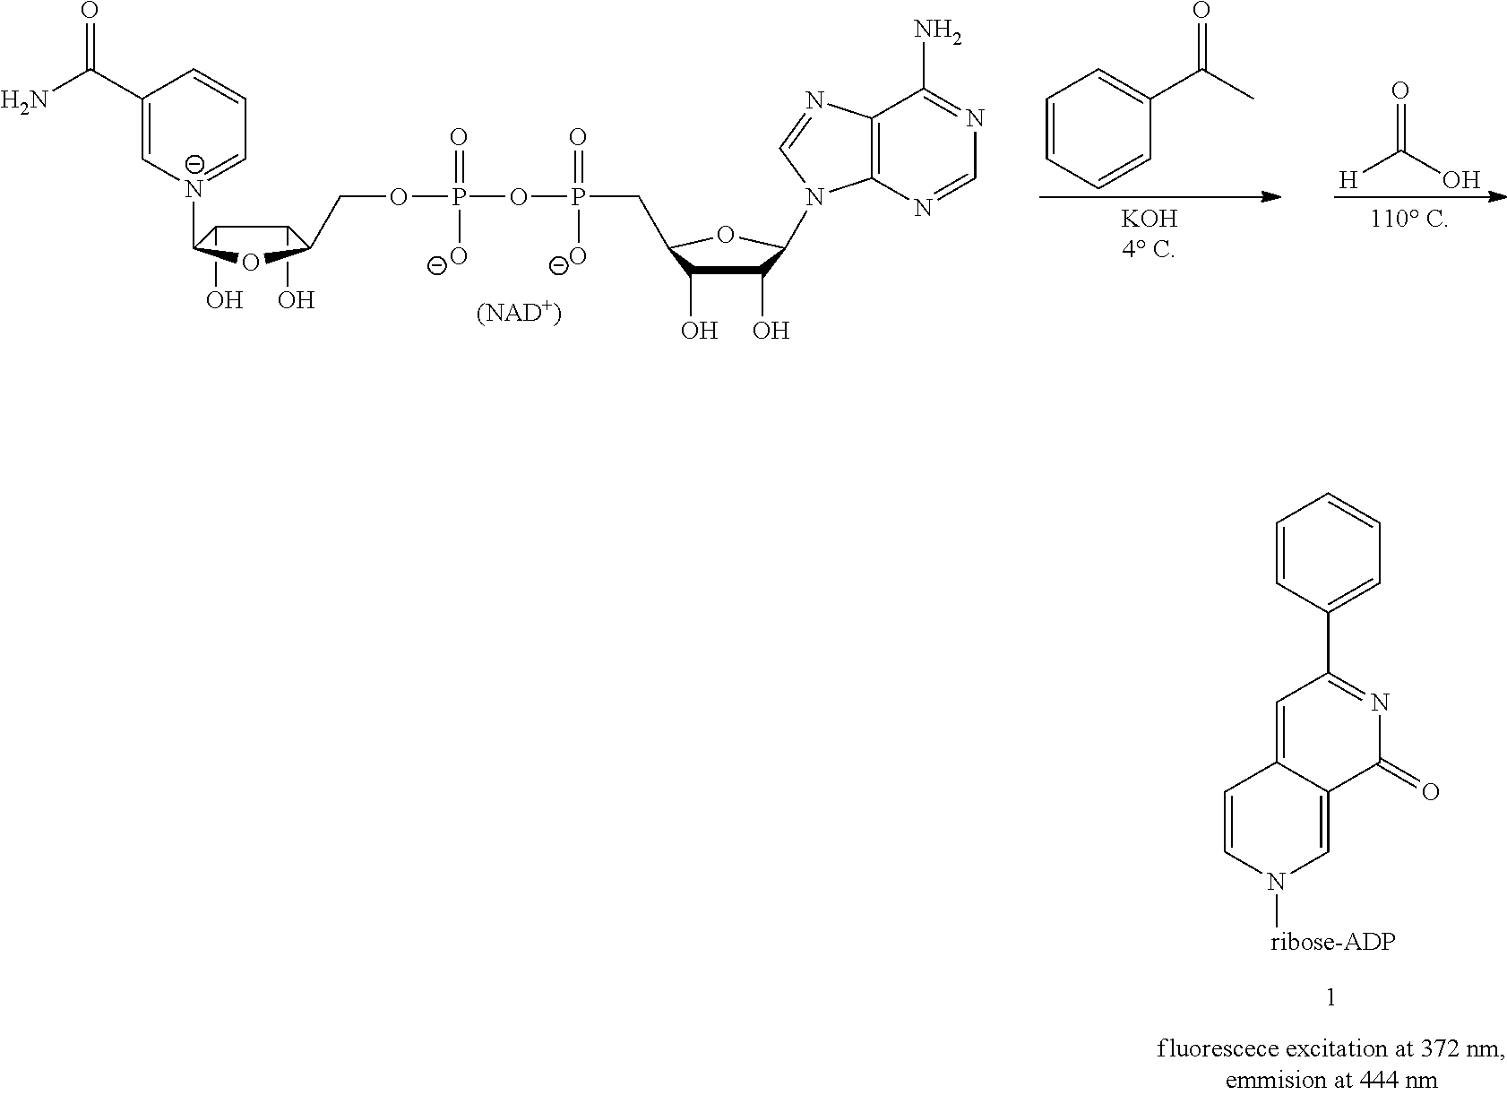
C1(O)C(O)C([N-]2=CC=CC(C(N)=O)=C2)OC1COP(OP(CC1C(O)C(O)C(N2C3=C(N=C2)C(N)=NC=N3)O1)(=O)[O-])(=O)[O-].[(NAD+)].[H]C(=O)O.C1=CC=CC(C(=O)C)=C1.C1=CC(C2=NC(=O)C3=CN([ribose-ADP])C=CC3=C2)=CC=C1
